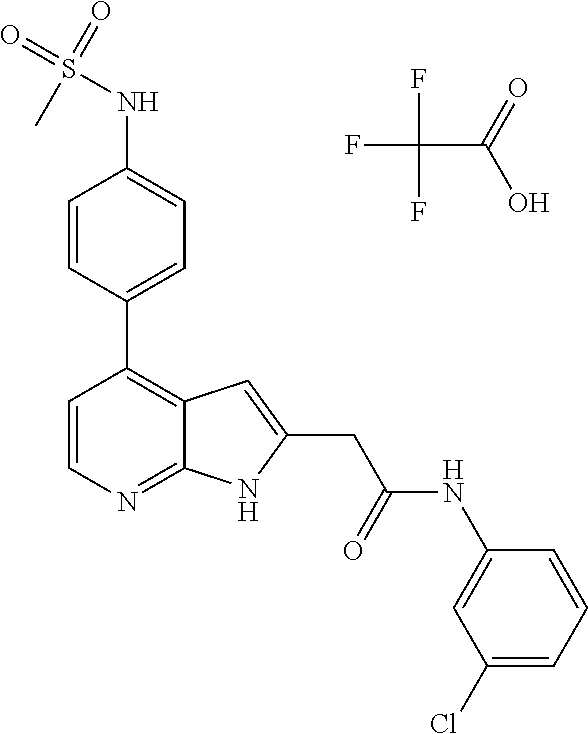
C1=CC(C2=C3C(=NC=C2)NC(CC(NC2=CC(Cl)=CC=C2)=O)=C3)=CC=C1NS(=O)(C)=O.FC(F)(F)C(=O)O
